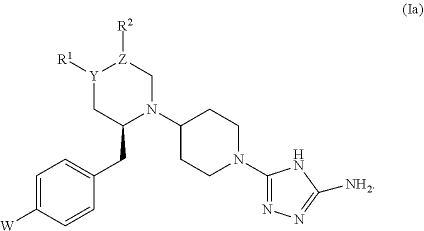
C1(N2CCC(N3C(CC4=CC=C([W])C=C4)C[Y]([R1])[Z]([R2])C3)CC2)=NN=C([NH2])N1
